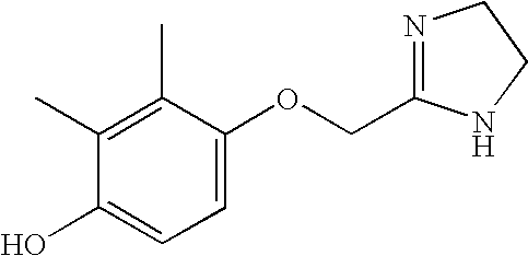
C1=C(OCC2=NCCN2)C(C)=C(C)C(O)=C1
